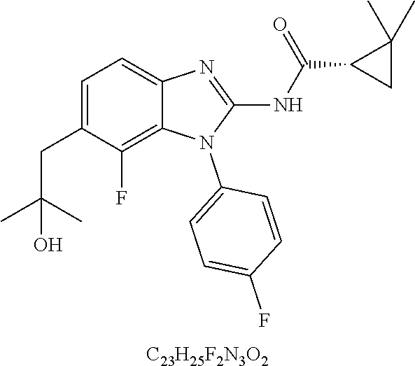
C1=C(CC(C)(C)O)C(F)=C2C(=C1)N=C(NC(C1CC1(C)C)=O)N2C1=CC=C(F)C=C1.[C23H25F2N3O2]
